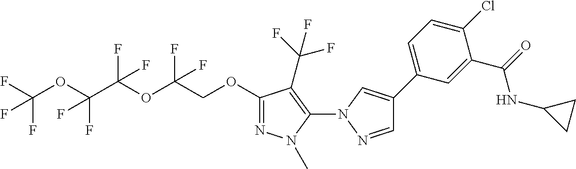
C1(C2=CC=C(Cl)C(C(=O)NC3CC3)=C2)=CN(C2=C(C(F)(F)F)C(OCC(OC(C(OC(F)(F)F)(F)F)(F)F)(F)F)=NN2C)N=C1
